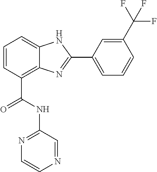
C1=CC(C(NC2=NC=CN=C2)=O)=C2C(=C1)NC(C1=CC=CC(C(F)(F)F)=C1)=N2
